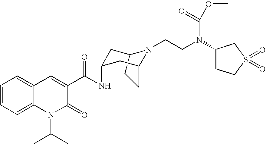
C1=CC=C2C(=C1)C=C(C(=O)NC1CC3N(CCN(C4CCS(=O)(=O)C4)C(OC)=O)C(CC3)C1)C(=O)N2C(C)C
